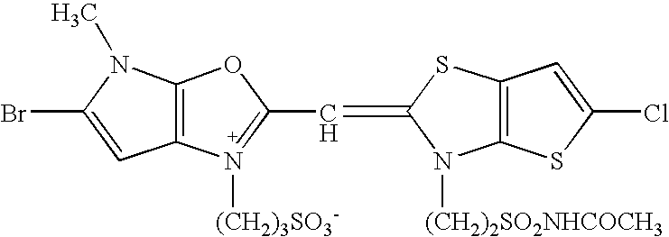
C12=C(OC(C=C3SC4=C(N3[(CH2)2SO2NHCOCH3])SC(Cl)=C4)=N1[(CH2)3SO3-])N(C)C(Br)=C2
